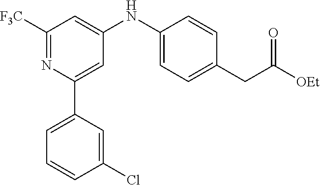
C1([F3C])=NC(C2=CC=CC(Cl)=C2)=CC(NC2=CC=C(CC([OEt])=O)C=C2)=C1
